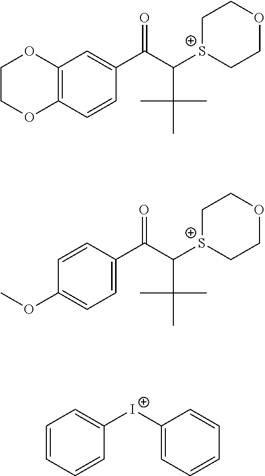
C1COC2=C(O1)C=C(C(C([S+]1CCOCC1)C(C)(C)C)=O)C=C2.COC1=CC=C(C(C([S+]2CCOCC2)C(C)(C)C)=O)C=C1.C1=CC=CC([I+]C2=CC=CC=C2)=C1
